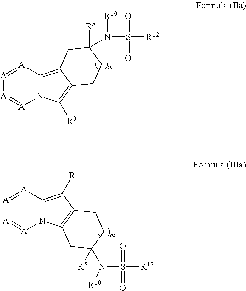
[A]1=[A]C2=C([R1])C3=C(N2[A]=[A]1)CC([R5])(N([R10])S(=O)(=O)[R12])CC3.[A]1=[A]C2=C3C(=C([R3])N2[A]=[A]1)CCC([R5])(N([R10])S(=O)(=O)[R12])C3
